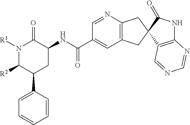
C1(C(NC2C(=O)N([R1])C([R2])C(C3=CC=CC=C3)C2)=O)=CC2=C(N=C1)CC1(C2)C2=C(NC1=O)N=CN=C2
